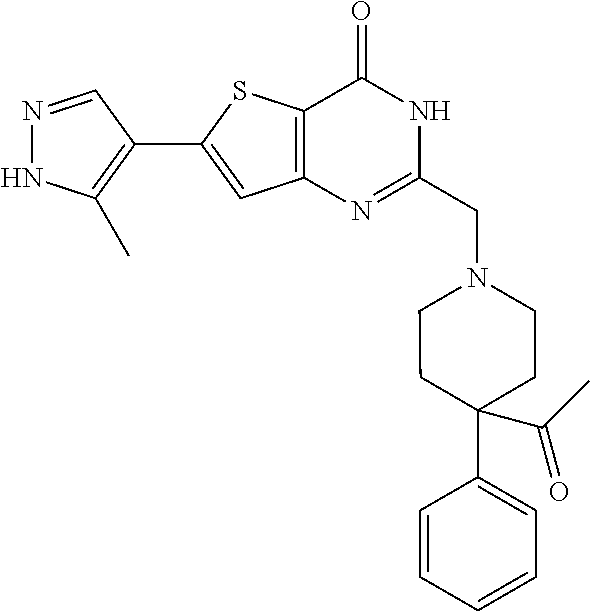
N1=CC(C2=CC3=C(S2)C(=O)NC(CN2CCC(C4=CC=CC=C4)(C(C)=O)CC2)=N3)=C(C)N1
